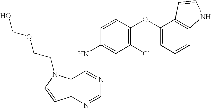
C12=C(N=CN=C1NC1=CC(Cl)=C(OC3=CC=CC4=C3C=CN4)C=C1)C=CN2CCOCO
